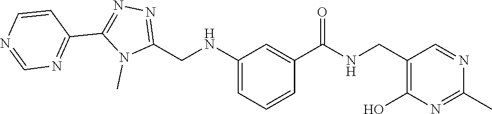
N(C1=CC=CC(C(=O)NCC2=C(O)N=C(C)N=C2)=C1)CC1=NN=C(C2=NC=NC=C2)N1C
